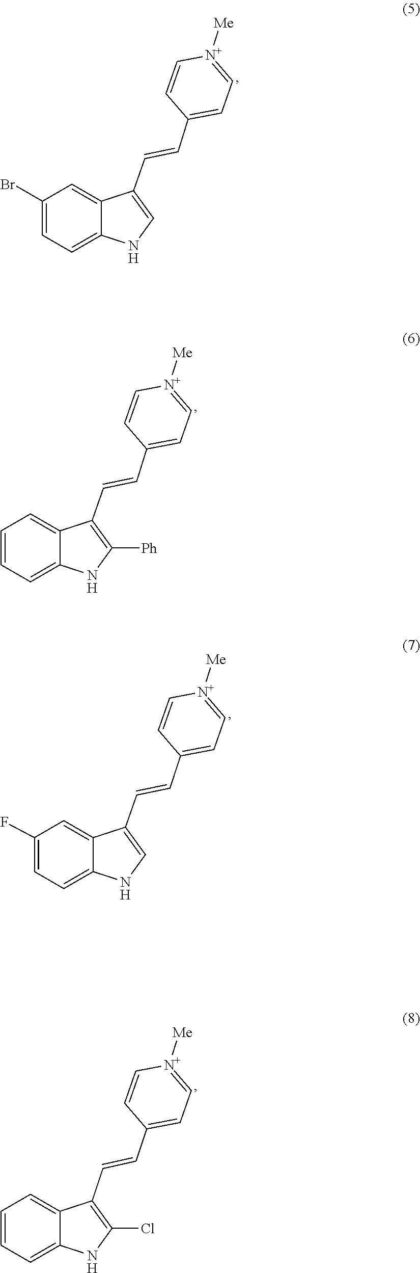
C1=C[N+]([Me])=CC=C1C=CC1=CNC2=CC=C(Br)C=C12.C1=C[N+]([Me])=CC=C1C=CC1=C([Ph])NC2=CC=CC=C12.C1=C[N+]([Me])=CC=C1C=CC1=CNC2=CC=C(F)C=C12.C1=C[N+]([Me])=CC=C1C=CC1=C(Cl)NC2=CC=CC=C12
